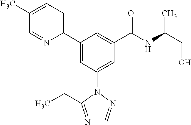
C1(C2=CC(N3N=CN=C3CC)=CC(C(NC(CO)C)=O)=C2)=CC=C(C)C=N1
